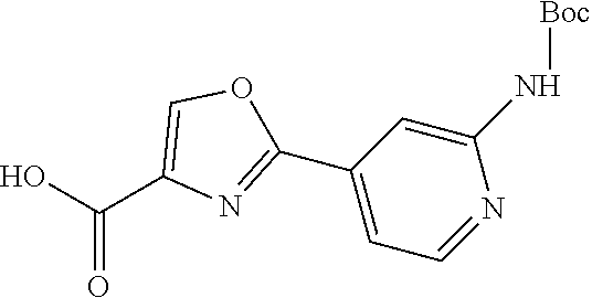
OC(C1=COC(C2=CC=NC(N[Boc])=C2)=N1)=O
